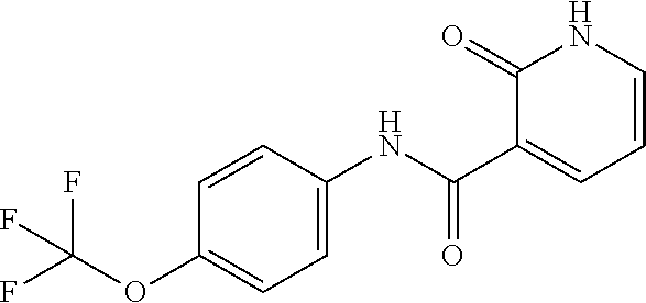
C1=CC(NC(C2=CC=CNC2=O)=O)=CC=C1OC(F)(F)F
